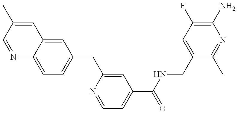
N1=CC(C)=CC2=CC(CC3=CC(C(NCC4=CC(F)=C(N)N=C4C)=O)=CC=N3)=CC=C12
